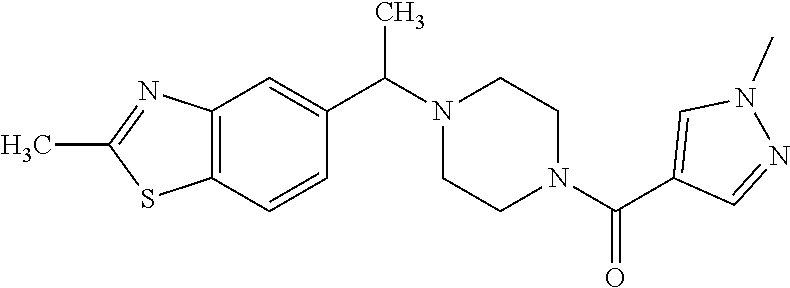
C12=C(C=CC(C(N3CCN(C(C4=CN(C)N=C4)=O)CC3)C)=C1)SC(C)=N2
